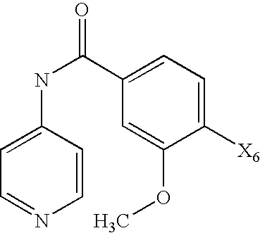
C1=C(NC(C2=CC=C([X6])C(OC)=C2)=O)C=CN=C1
